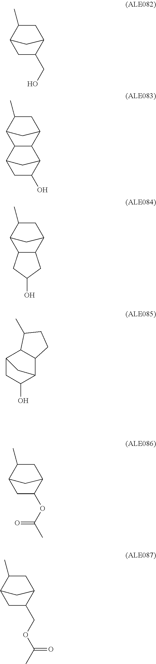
C1C(CO)C2CC(C)C1C2.C12CC(C)C(C1)C1C2C2C(O)CC1C2.C12C(C3CC(C)C1C3)CC(O)C2.C12CC(O)C(C3C1C(C)CC3)C2.C1C(OC(C)=O)C2CC(C)C1C2.C1C(COC(C)=O)C2CC(C)C1C2
